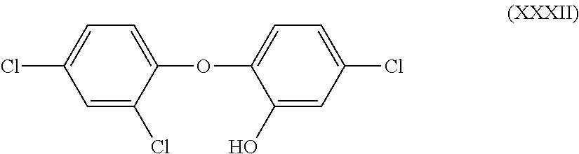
C1=C(Cl)C(OC2=CC=C(Cl)C=C2O)=CC=C1Cl
